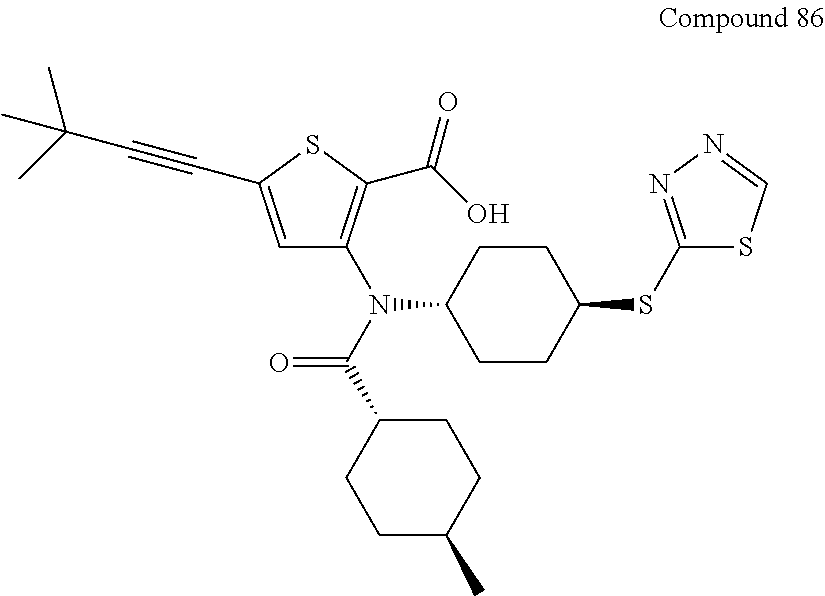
C1=C(C#CC(C)(C)C)SC(C(O)=O)=C1N(C(C1CCC(C)CC1)=O)C1CCC(SC2=NN=CS2)CC1
